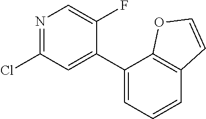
ClC1=NC=C(F)C(C2=CC=CC3=C2OC=C3)=C1
